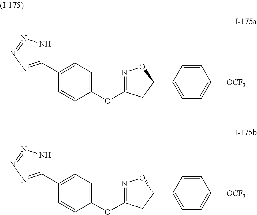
C1=CC(C2ON=C(OC3=CC=C(C4=NN=NN4)C=C3)C2)=CC=C1[OCF3].C1=CC(C2ON=C(OC3=CC=C(C4=NN=NN4)C=C3)C2)=CC=C1[OCF3]
